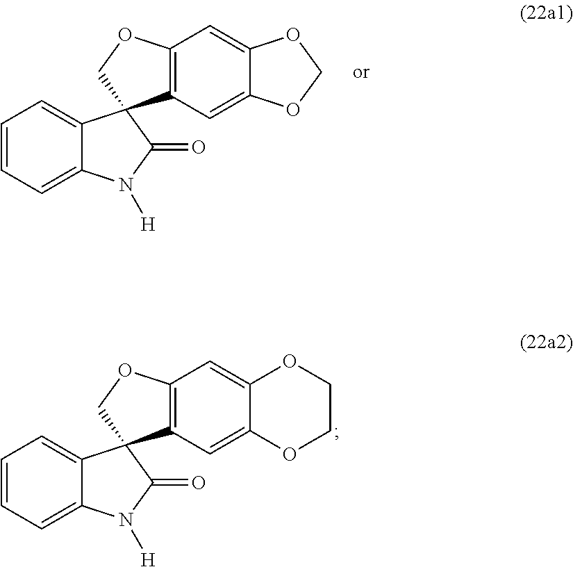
C1=CC=C2C(=C1)C1(C(=O)N2[H])C2=C(C=C3C(=C2)OCO3)OC1.C1=CC=C2C(=C1)C1(C(=O)N2[H])C2=C(C=C3C(=C2)OCCO3)OC1
